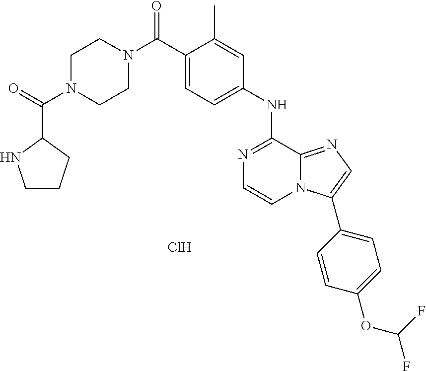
N1=C(NC2=CC=C(C(=O)N3CCN(C(C4NCCC4)=O)CC3)C(C)=C2)C2=NC=C(C3=CC=C(OC(F)F)C=C3)N2C=C1.Cl
